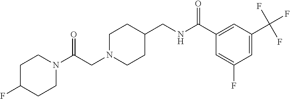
C(N1CCC(CNC(C2=CC(C(F)(F)F)=CC(F)=C2)=O)CC1)C(N1CCC(F)CC1)=O
